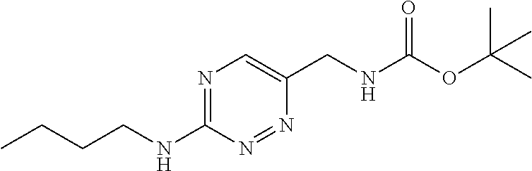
N1=C(NCCCC)N=NC(CNC(OC(C)(C)C)=O)=C1
